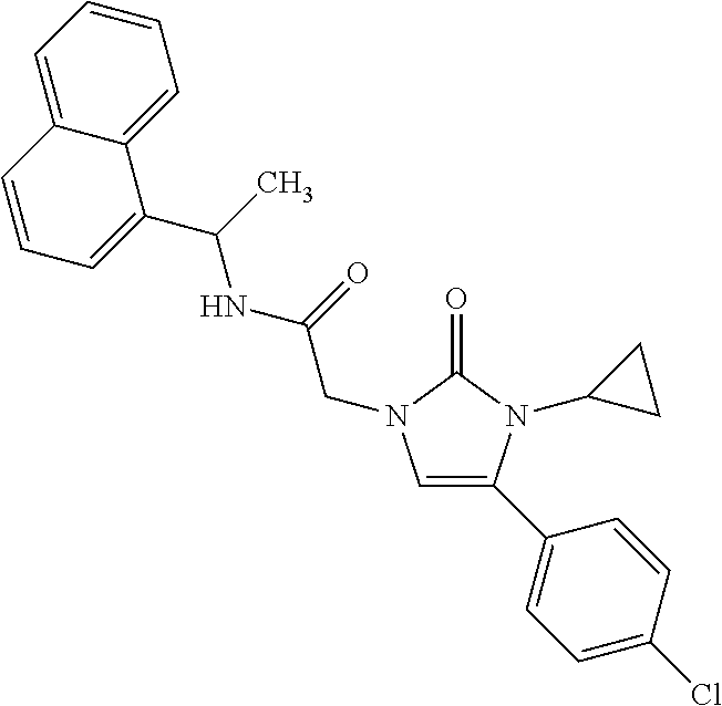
C1=C(C2=CC=C(Cl)C=C2)N(C2CC2)C(=O)N1CC(=O)NC(C)C1=CC=CC2=CC=CC=C12
